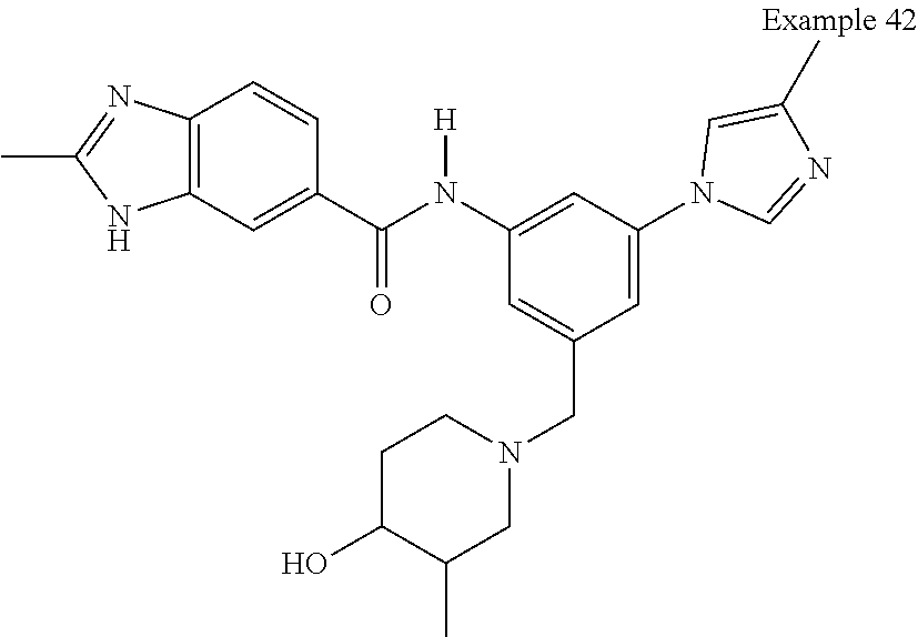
C1=C(CN2CCC(O)C(C)C2)C=C(N2C=NC(C)=C2)C=C1N(C(C1=CC2=C(C=C1)N=C(C)N2)=O)[H]
